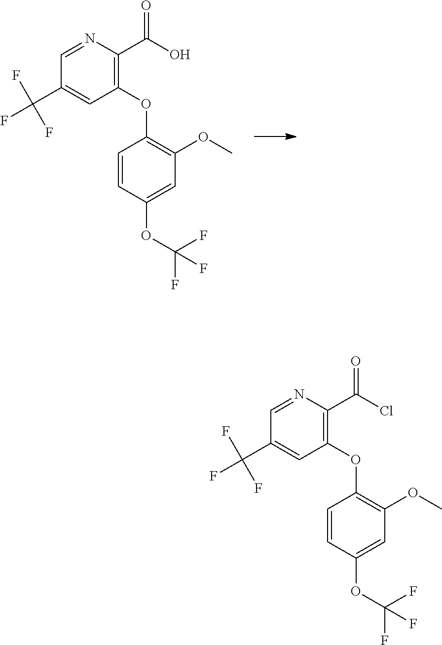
C1=NC(C(=O)O)=C(OC2=C(OC)C=C(OC(F)(F)F)C=C2)C=C1C(F)(F)F.C1=NC(C(=O)Cl)=C(OC2=C(OC)C=C(OC(F)(F)F)C=C2)C=C1C(F)(F)F
